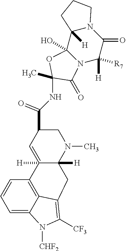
C12(O)N(C([H])([R7])C(=O)N3C1([H])CCC3)C(=O)C(C)(NC(C1C=C3([H])C([H])(N(C)C1)CC1=C([CF3])N([CHF2])C4=CC=CC3=C41)=O)O2
